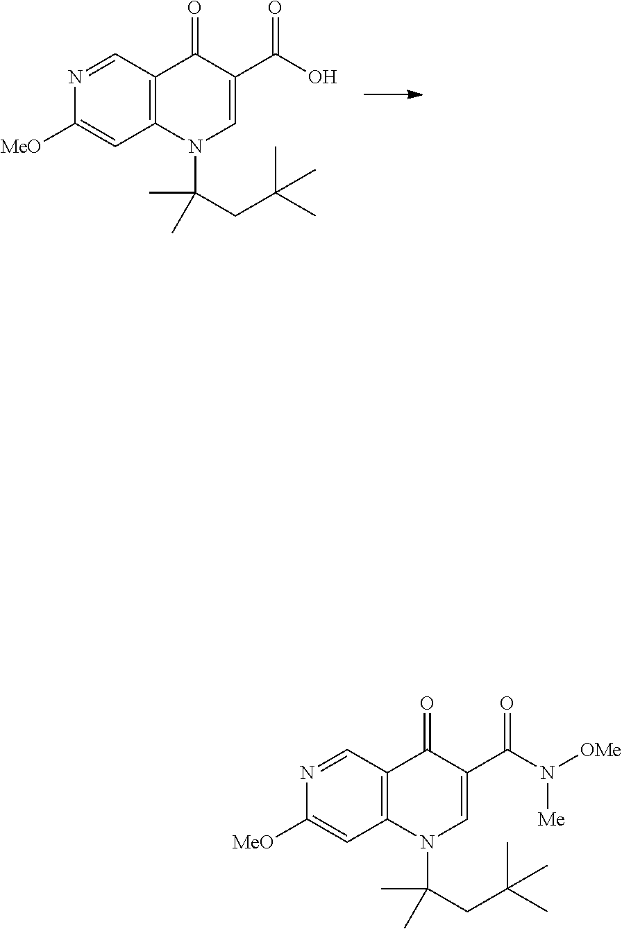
N1=CC2=C(C=C1[MeO])N(C(CC(C)(C)C)(C)C)C=C(C(O)=O)C2=O.N1=CC2=C(C=C1[MeO])N(C(CC(C)(C)C)(C)C)C=C(C(N([Me])[OMe])=O)C2=O
